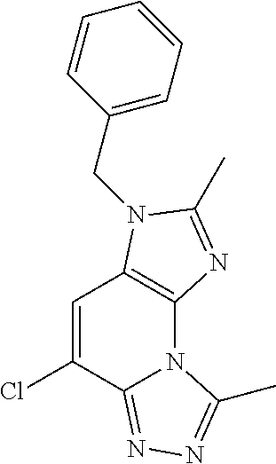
C1=C(Cl)C2=NN=C(C)N2C2=C1N(CC1=CC=CC=C1)C(C)=N2
